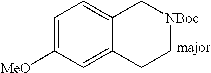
C1=C([MeO])C=C2C(=C1)C[NBoc]CC2
